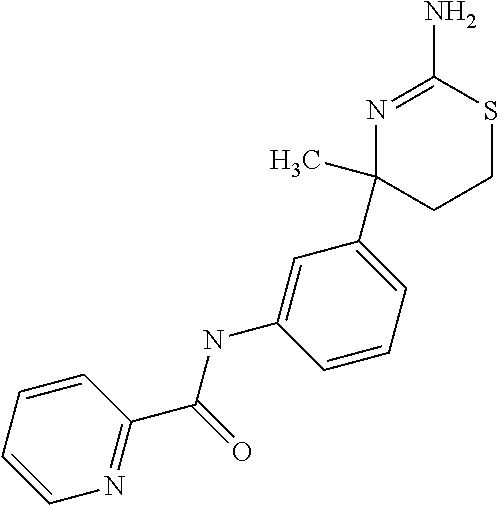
C1=CC=CN=C1C(=O)NC1=CC(C2(C)N=C(N)SCC2)=CC=C1
